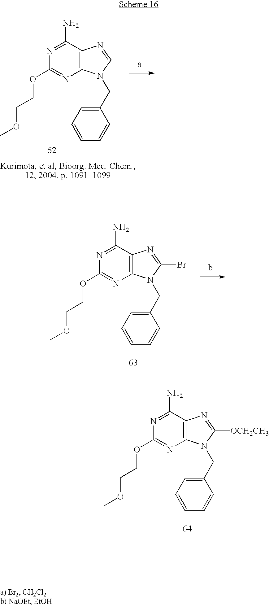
C1(N)=NC(OCCOC)=NC2=C1N=CN2CC1=CC=CC=C1.C1(N)=NC(OCCOC)=NC2=C1N=C([OCH2CH3])N2CC1=CC=CC=C1.C1(N)=NC(OCCOC)=NC2=C1N=C(Br)N2CC1=CC=CC=C1
